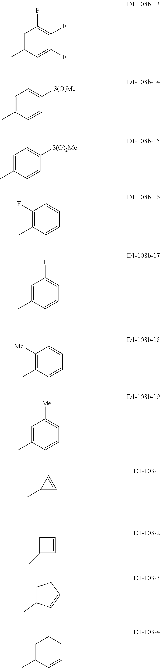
C1=C(C)C=C(F)C(F)=C1F.C1=C(C)C=CC([S(O)Me])=C1.C1=C(C)C=CC([S(O)2Me])=C1.C1(F)=C(C)C=CC=C1.C1=C(C)C=CC=C1F.C1([Me])=C(C)C=CC=C1.C1=C(C)C=CC=C1[Me].C1(C)C=C1.C1C(C)C=C1.C1C(C)C=CC1.C1C(C)C=CCC1
